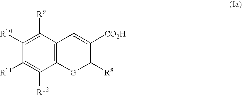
C12=C(C([R9])=C([R10])C([R11])=C1[R12])C=C([CO2H])C([R8])[G]2
